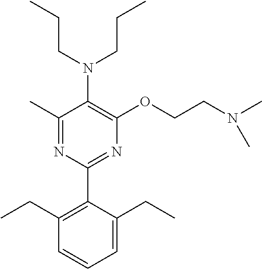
C1(C)=NC(C2=C(CC)C=CC=C2CC)=NC(OCCN(C)C)=C1N(CCC)CCC
